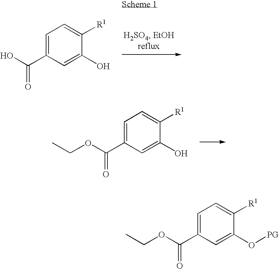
C1=C(C(O)=O)C=C(O)C([R1])=C1.C1=C(C(OCC)=O)C=C(O)C([R1])=C1.C1=C(C(OCC)=O)C=C(O[PG])C([R1])=C1
